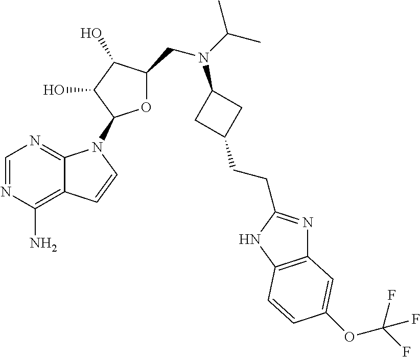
C1=NC(N)=C2C(=N1)N(C1OC(CN(C(C)C)C3CC(CCC4=NC5=C(N4)C=CC(OC(F)(F)F)=C5)C3)C(O)C1O)C=C2
